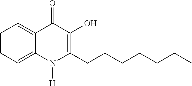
C1=CC=C2C(=C1)C(=O)C(O)=C(CCCCCCC)N2[H]
